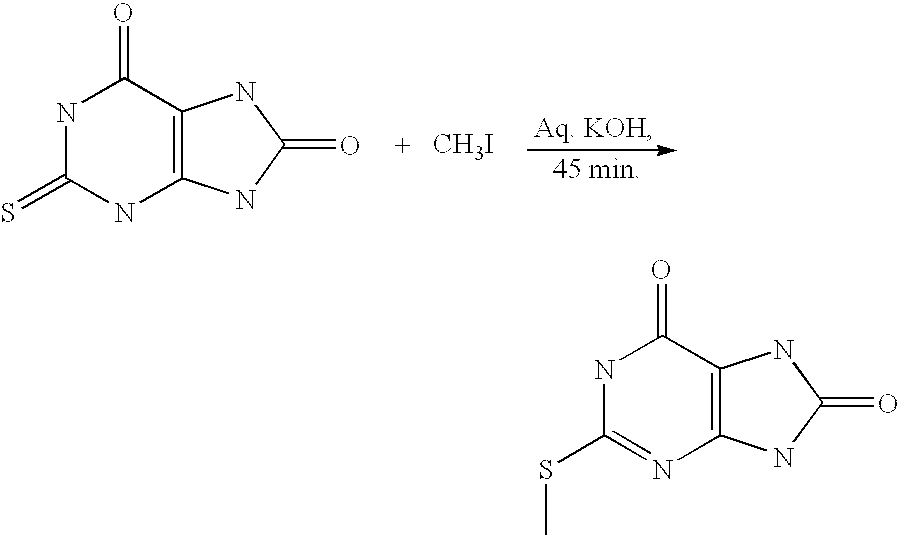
C1(SC)=NC2=C(C(=O)N1)NC(=O)N2.C1(=S)NC2=C(C(=O)N1)NC(=O)N2.[CH3I]
